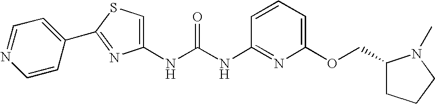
C1(C2=NC(NC(NC3=NC(OCC4CCCN4C)=CC=C3)=O)=CS2)=CC=NC=C1
